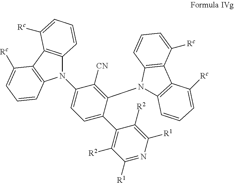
C12=C(C3=C(C=CC=C3[Rc])N1C1=CC=C(C3=C([R2])C([R1])=NC([R1])=C3[R2])C(N3C4=C(C5=C3C=CC=C5[Rc])C([Rc])=CC=C4)=C1[CN])C([Rc])=CC=C2
